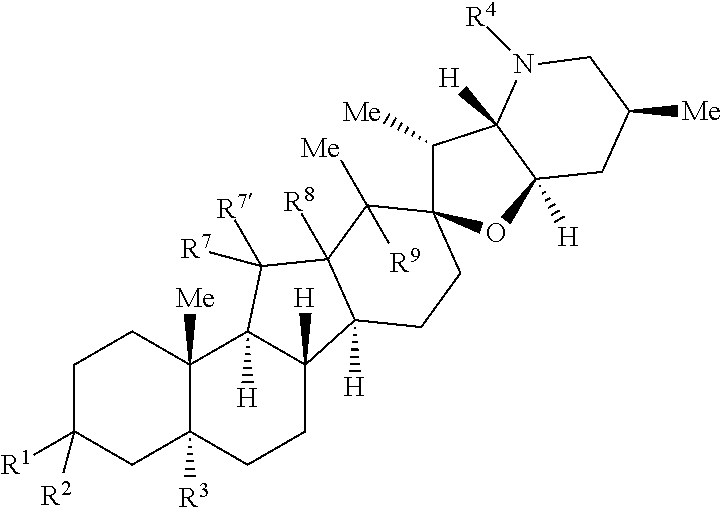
C1C([R1])([R2])CC2([R3])C([Me])(C1)C1([H])C([H])(CC2)C2([H])C([R8])(C1([R7])[R7])C([R9])([Me])C1(CC2)C([Me])C2([H])C([H])(O1)CC([Me])CN2[R4]
